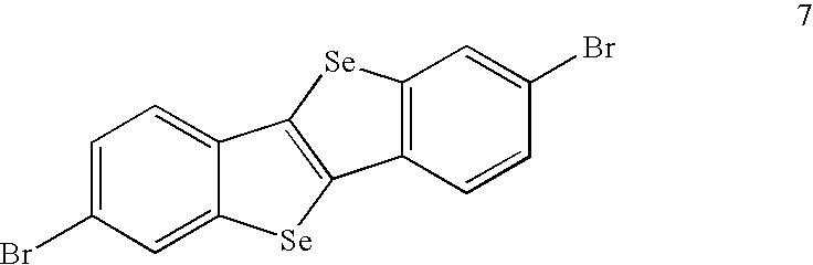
BrC1=CC=C2C(=C1)[Se]C1=C2[Se]C2=C1C=CC(Br)=C2
